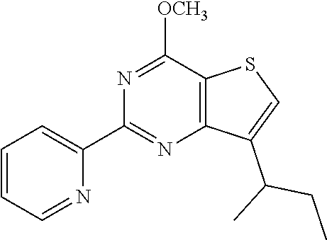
C1=CC=NC(C2=NC3=C(C([OCH3])=N2)SC=C3C(C)CC)=C1
